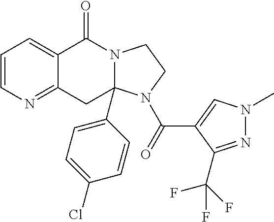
C1=CN=C2C(=C1)C(=O)N1C(C3=CC=C(Cl)C=C3)(C2)N(C(=O)C2=CN(C)N=C2C(F)(F)F)CC1
